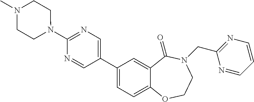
C1(C2=CC=C3C(=C2)C(=O)N(CC2=NC=CC=N2)CCO3)=CN=C(N2CCN(C)CC2)N=C1
